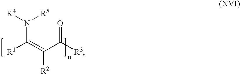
N(C(=C(C(=O)[R3])[R2])[R1])([R5])[R4]
